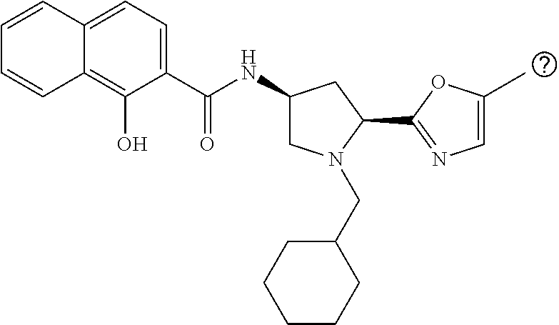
C1=CC2=CC=C(C(NC3CN(CC4CCCCC4)C(C4=NC=C(C)O4)C3)=O)C(O)=C2C=C1
